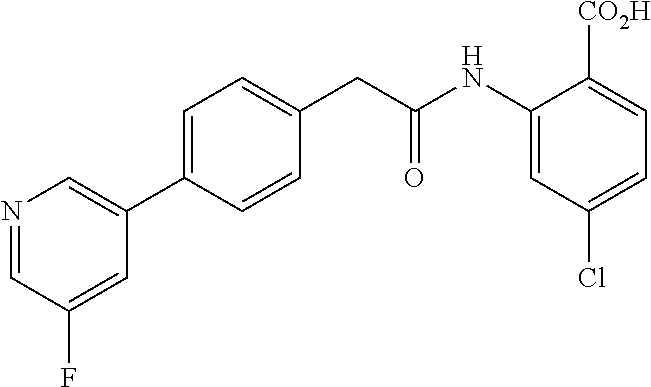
C1=C(C2=CN=CC(F)=C2)C=CC(CC(NC2=CC(Cl)=CC=C2[CO2H])=O)=C1
